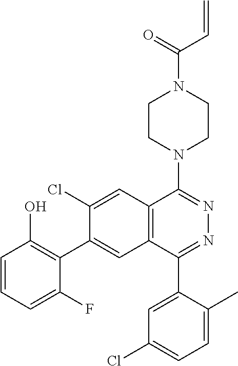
C1CN(C2=NN=C(C3=CC(Cl)=CC=C3C)C3=C2C=C(Cl)C(C2=C(O)C=CC=C2F)=C3)CCN1C(=O)C=C
